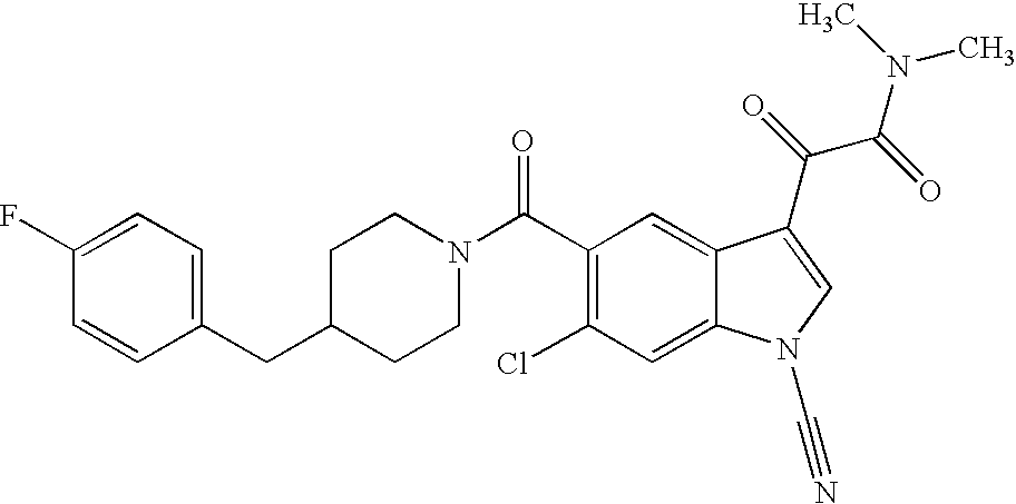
C1(F)=CC=C(CC2CCN(C(=O)C3=C(Cl)C=C4C(=C3)C(C(C(N(C)C)=O)=O)=CN4C#N)CC2)C=C1
